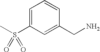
C1=C(S(C)(=O)=O)C=C(CN)C=C1
